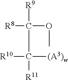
[R9]C(C([(A3)w])([R11])[R10])(OC)[R8]
